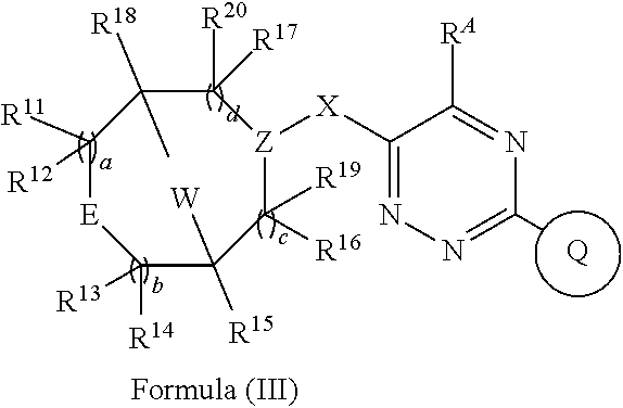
C1([R16])([R19])[Z]([X]C2=NN=C([Q])N=C2[RA])C([R17])([R20])C([R18])(C)C([R11])([R12])[E]C([R14])([R13])C1([R15])[W]
